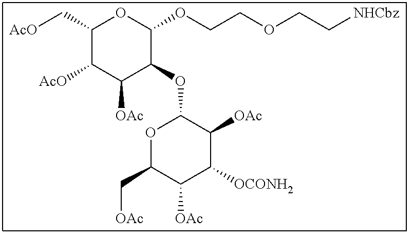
C1(C[AcO])C([AcO])C([OAc])C(OC2OC(C[OAc])C([OAc])C([OCONH2])C2[OAc])C(OCCOCC[NHCbz])O1
